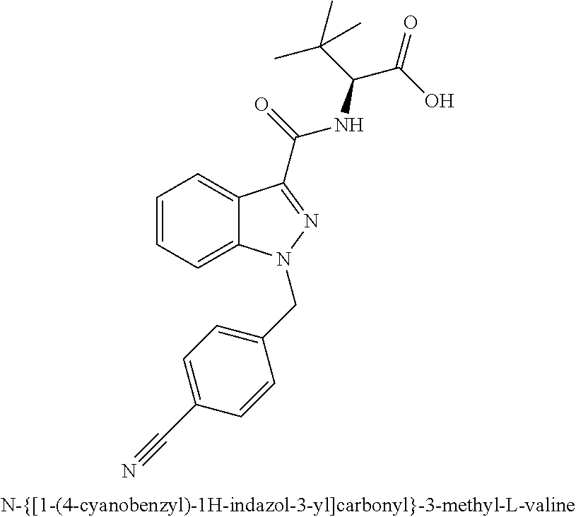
C1=CC=C2C(=C1)C(C(NC(C(C)(C)C)C(O)=O)=O)=NN2CC1=CC=C(C#N)C=C1
